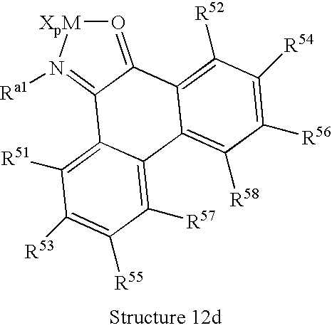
O1=C2C(=N([Ra1])[XpM]1)C1=C([R51])C([R53])=C([R55])C([R57])=C1C1=C([R58])C([R56])=C([R54])C([R52])=C21
